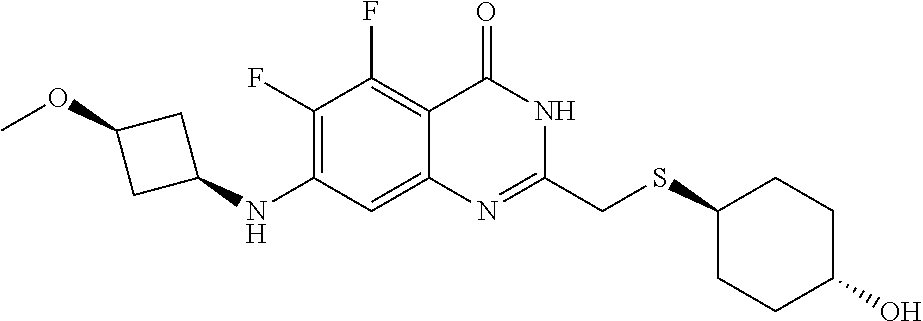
C1(F)=C(NC2CC(OC)C2)C=C2C(=C1F)C(=O)NC(CSC1CCC(O)CC1)=N2
